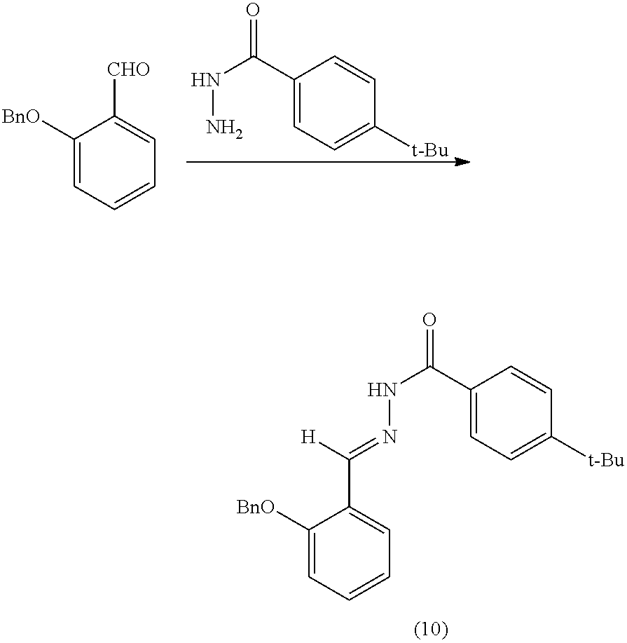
C1(C(NN)=O)=CC=C([t-Bu])C=C1.C1=CC=C([BnO])C([CHO])=C1.C1=CC=C([BnO])C(C([H])=NNC(C2=CC=C([t-Bu])C=C2)=O)=C1
